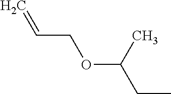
CCC(OCC=C)C
